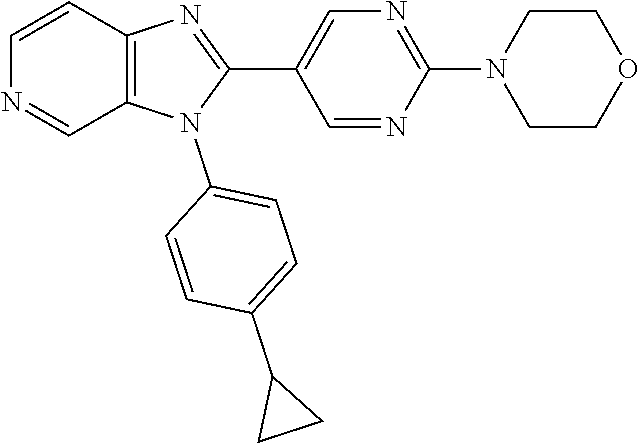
C12=C(C=CN=C1)N=C(C1=CN=C(N3CCOCC3)N=C1)N2C1=CC=C(C2CC2)C=C1
